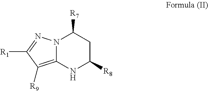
N12C(=C([R9])C([R1])=N1)NC([R8])CC2[R7]
